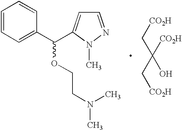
C1=CC=C(C(C2=CC=NN2C)OCCN(C)C)C=C1.C([CO2H])(O)(C[CO2H])C[CO2H]
